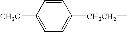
C1=C([CH3O])C=CC([CH2CH2]C)=C1
